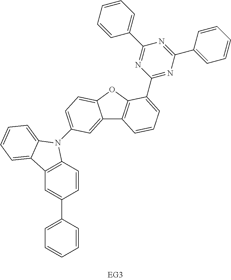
C1=C(C2=CC3=C(C=C2)N(C2=CC=C4C(=C2)C2=C(O4)C(C4=NC(C5=CC=CC=C5)=NC(C5=CC=CC=C5)=N4)=CC=C2)C2=CC=CC=C32)C=CC=C1
